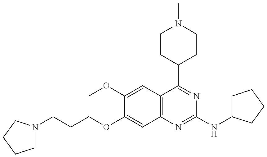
C(OC1=CC2=C(C=C1OC)C(C1CCN(C)CC1)=NC(NC1CCCC1)=N2)CCN1CCCC1
